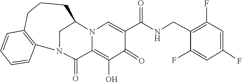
C1(CNC(C2=CN3C(=C(O)C2=O)C(=O)N2C4=C(C=CC=C4)CCCC3C2)=O)=C(F)C=C(F)C=C1F
